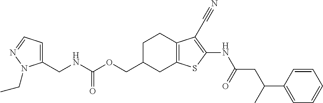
C(C1CC2=C(CC1)C(C#N)=C(NC(CC(C1=CC=CC=C1)C)=O)S2)OC(NCC1=CC=NN1CC)=O
